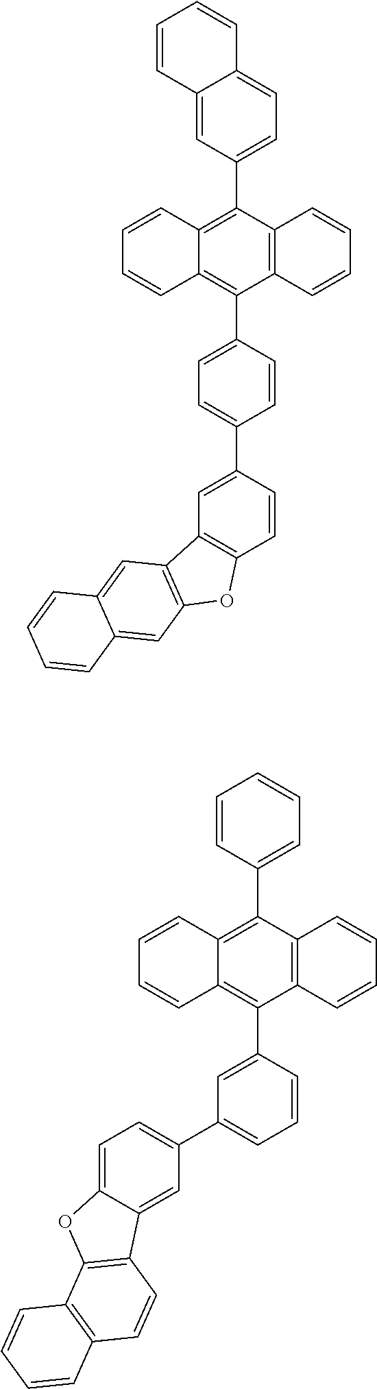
C1(C2=C3C(=C(C4=CC=C5C(=C4)C=CC=C5)C4=C2C=CC=C4)C=CC=C3)=CC=C(C2=CC3=C(C=C2)OC2=C3C=C3C(=C2)C=CC=C3)C=C1.C1(C2=C3C(=C(C4=CC=CC=C4)C4=C2C=CC=C4)C=CC=C3)=CC(C2=CC=C3C(=C2)C2=C(O3)C3=C(C=C2)C=CC=C3)=CC=C1
